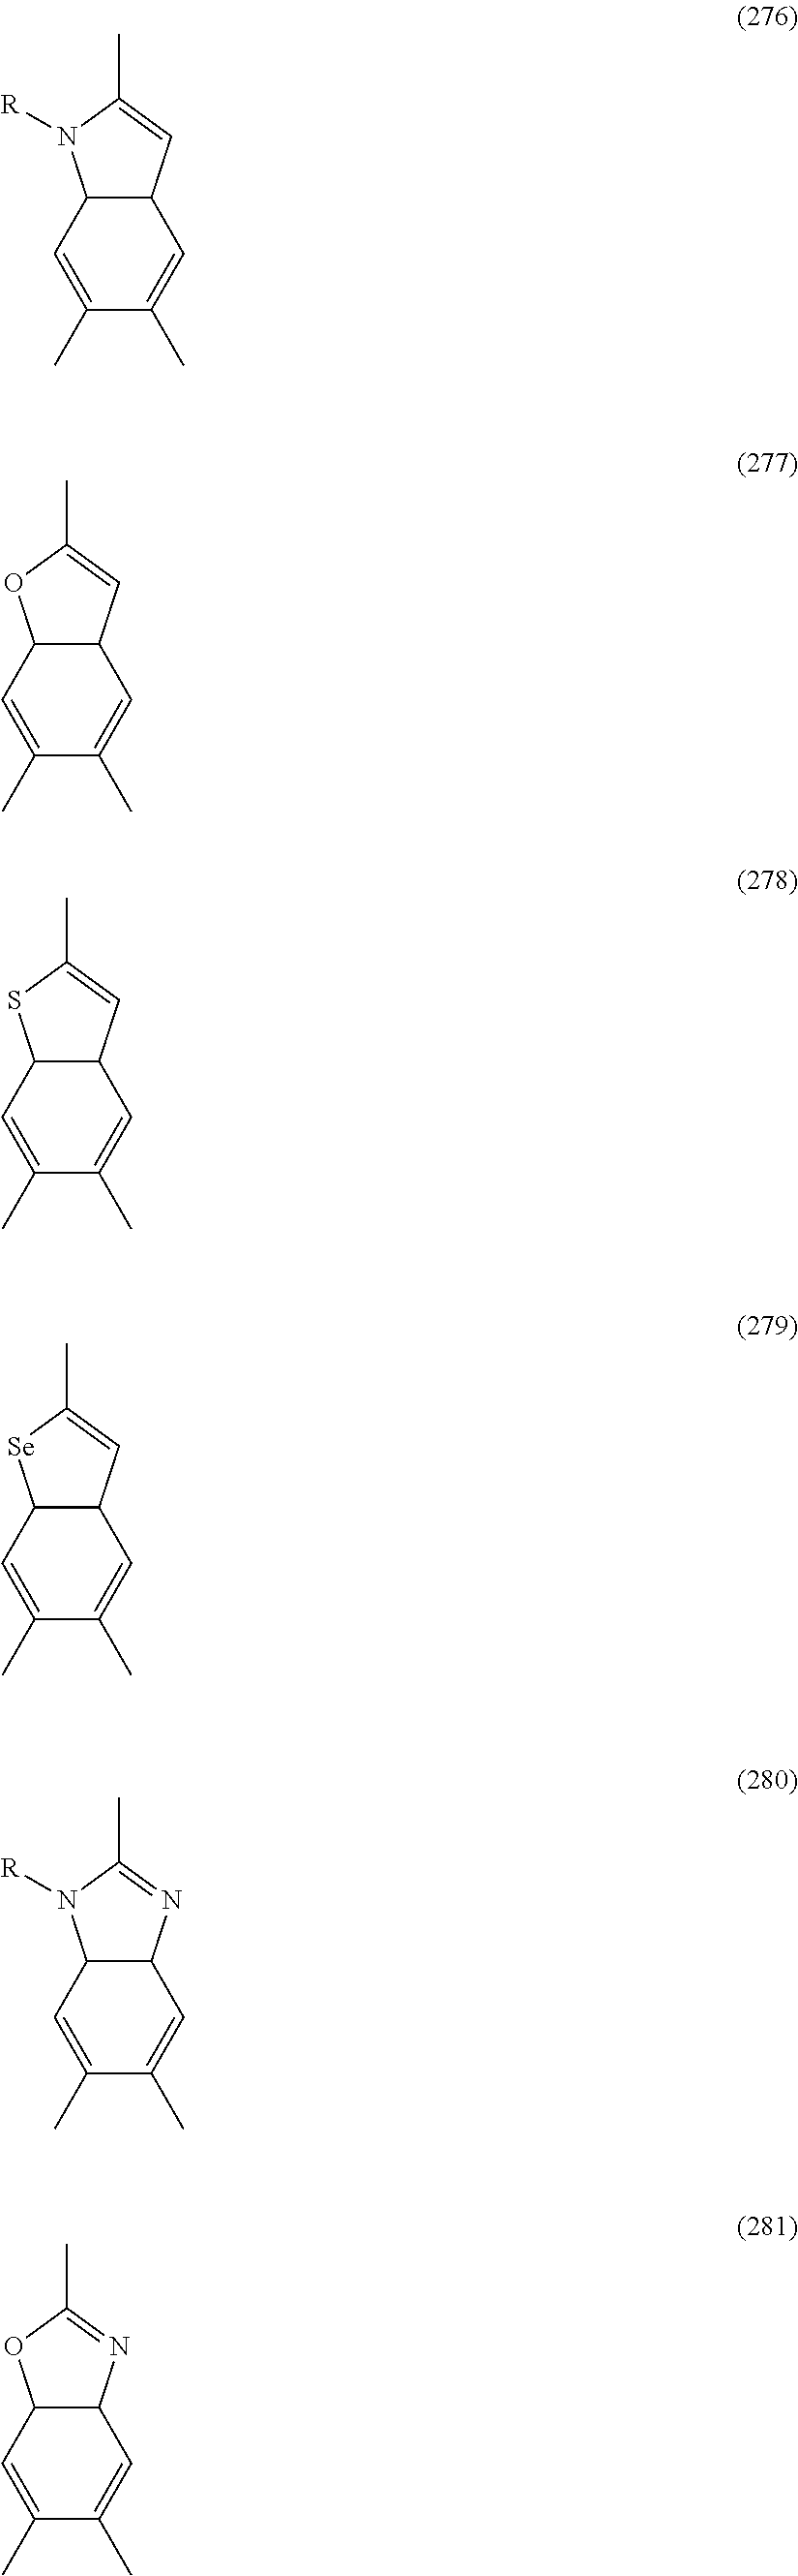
C1(C)=CC2C(C=C1C)C=C(C)N2[R].C1(C)=CC2C(C=C1C)C=C(C)O2.C1(C)=CC2C(C=C1C)C=C(C)S2.C1(C)=CC2C(C=C1C)C=C(C)[Se]2.C1(C)=CC2C(C=C1C)N=C(C)N2[R].C1(C)=CC2C(C=C1C)N=C(C)O2
